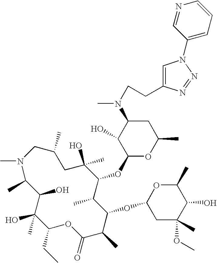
CN1C(C)C(O)C(O)(C)C(CC)OC(=O)C(C)C(OC2CC(C)(OC)C(O)C(C)O2)C(C)C(OC2OC(C)CC(N(CCC3=CN(C4=CC=CN=C4)N=N3)C)C2O)C(C)(O)CC(C)C1
